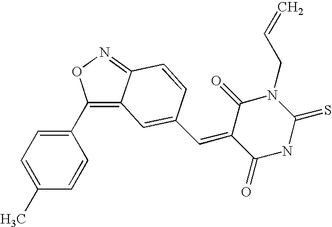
C1(C2=CC=C(C)C=C2)=C2C(=NO1)C=CC(C=C1C(=O)NC(=S)N(CC=C)C1=O)=C2
